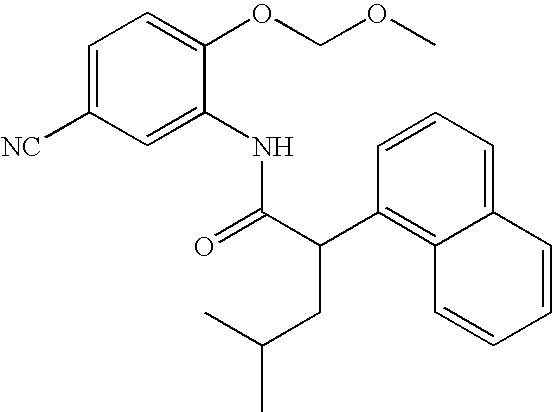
C1=CC=C2C(=C1C(C(=O)NC1=CC([NC])=CC=C1OCOC)CC(C)C)C=CC=C2
